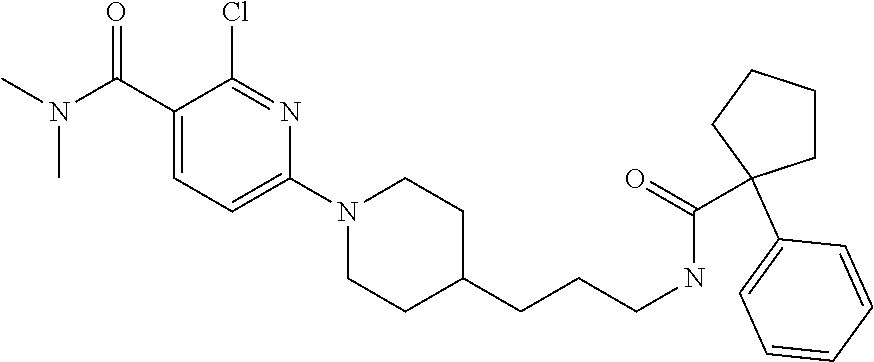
C1(N2CCC(CCCNC(=O)C3(C4=CC=CC=C4)CCCC3)CC2)=CC=C(C(N(C)C)=O)C(Cl)=N1
